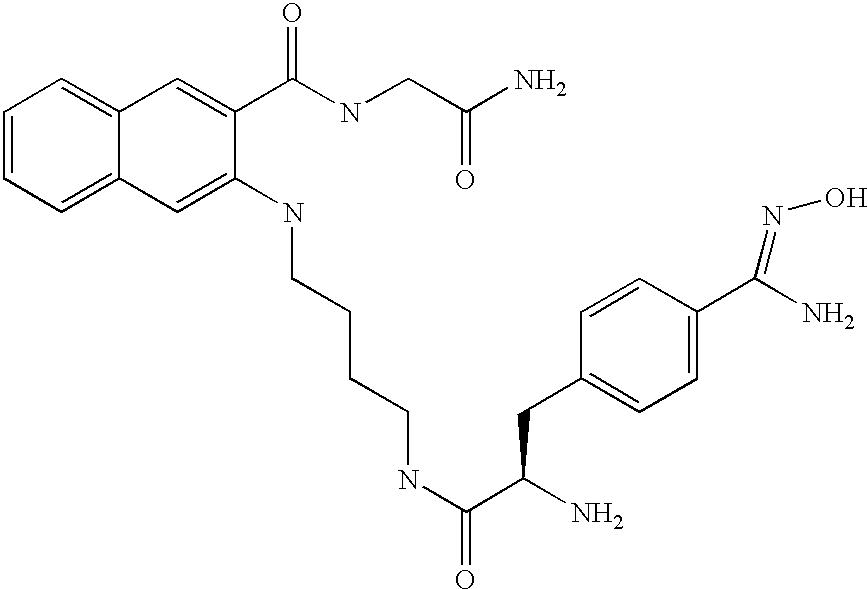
C1=CC=C2C(=C1)C=C(C(NCC(N)=O)=O)C(NCCCCNC(=O)C(N)CC1=CC=C(C(N)=NO)C=C1)=C2
